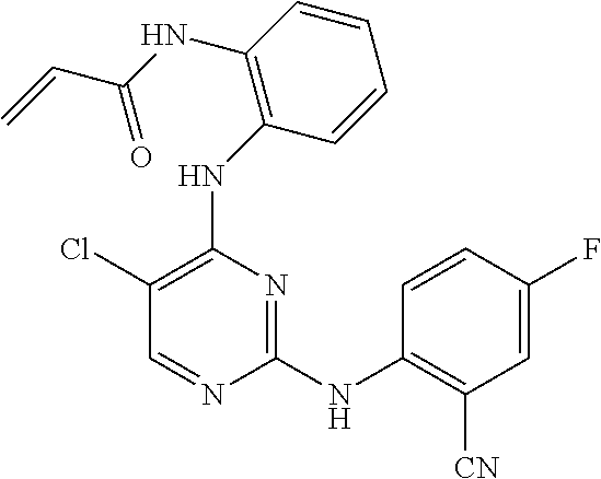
N(C1=C(Cl)C=NC(NC2=C([CN])C=C(F)C=C2)=N1)C1=C(NC(C=C)=O)C=CC=C1
